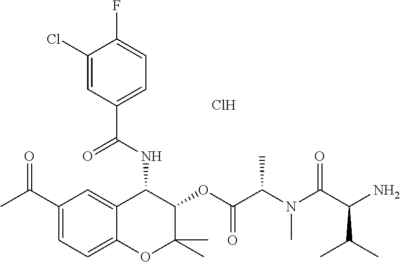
C1(Cl)=CC(C(NC2C3=CC(C(=O)C)=CC=C3OC(C)(C)C2OC(C(N(C(C(N)C(C)C)=O)C)C)=O)=O)=CC=C1F.Cl
